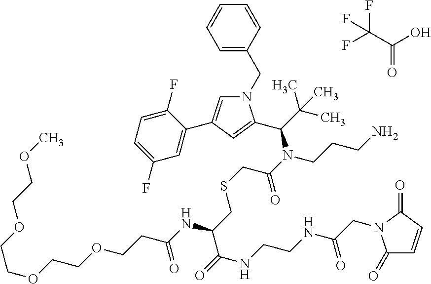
OC(C(F)(F)F)=O.C1=C(CN2C=C(C3=CC(F)=CC=C3F)C=C2C(C(C)(C)C)N(C(CSCC(C(=O)NCCNC(CN2C(=O)C=CC2=O)=O)NC(CCOCCOCCOCCOC)=O)=O)CCCN)C=CC=C1
